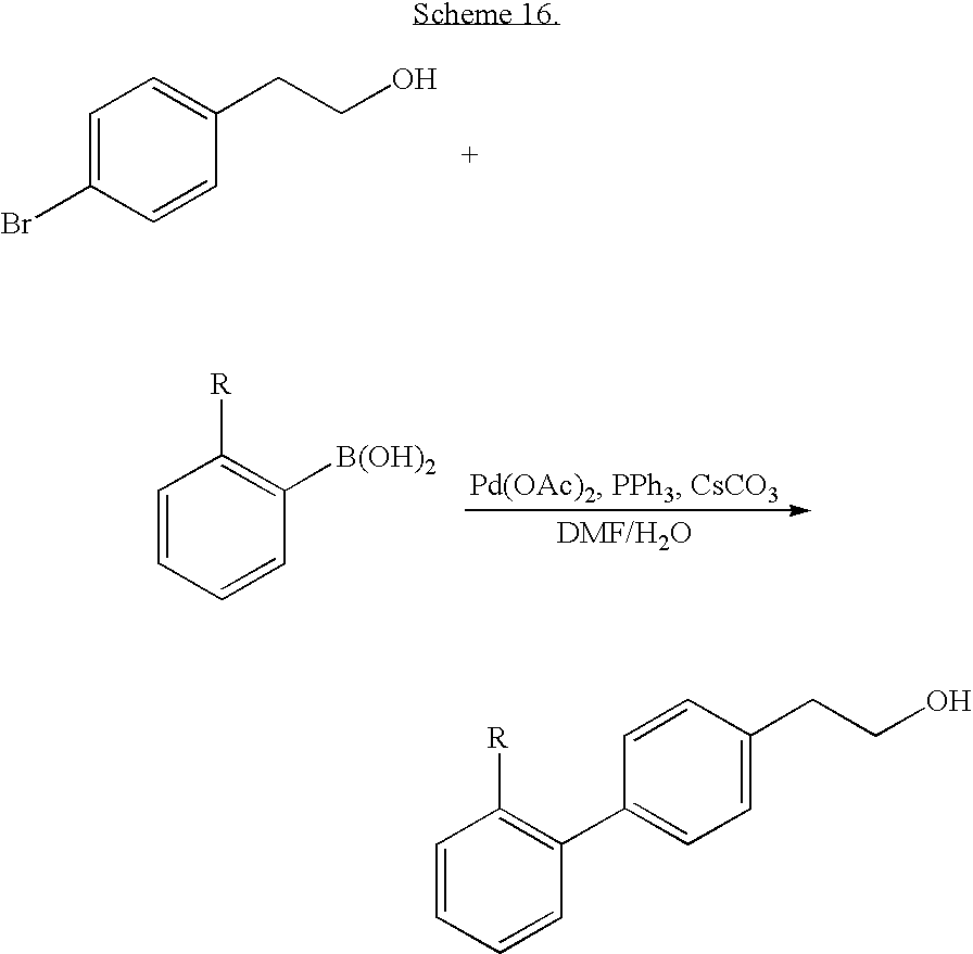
C1=C(Br)C=CC(CCO)=C1.C1=CC=CC([B(OH)2])=C1[R].C1=CC=CC(C2=CC=C(CCO)C=C2)=C1[R]
